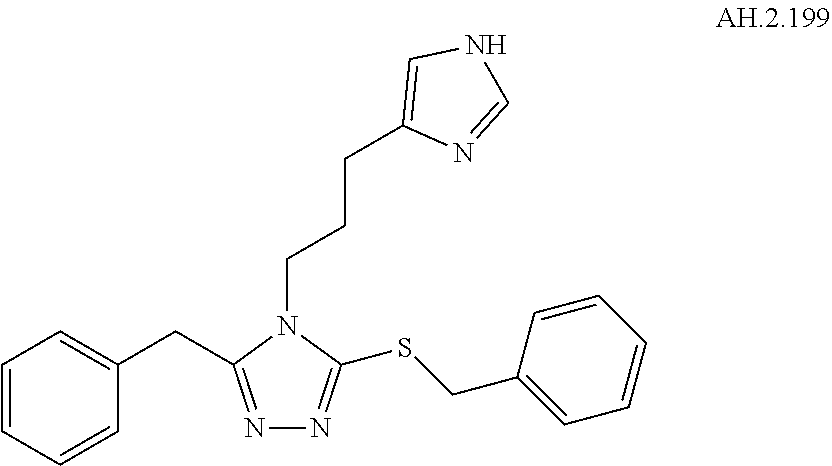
N1=C(CC2=CC=CC=C2)N(CCCC2=CNC=N2)C(SCC2=CC=CC=C2)=N1
